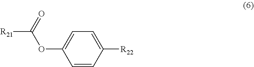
C1=C(OC([R21])=O)C=CC([R22])=C1
